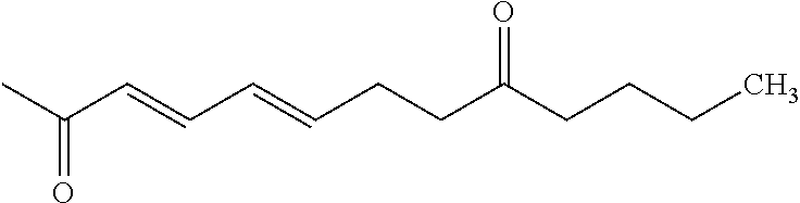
O=C(C=CC=CCCC(CCCC)=O)C
